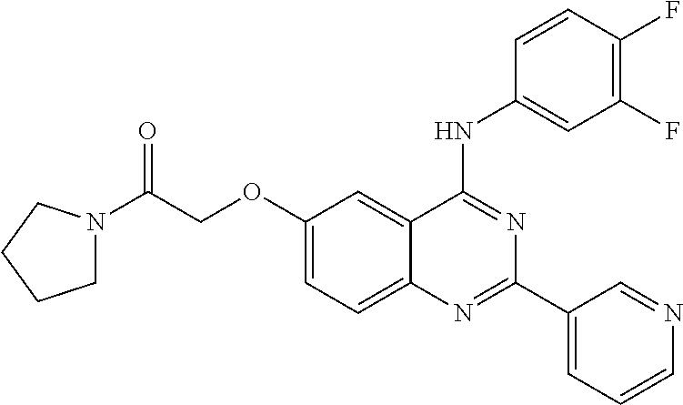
C1(OCC(=O)N2CCCC2)=CC=C2C(=C1)C(NC1=CC(F)=C(F)C=C1)=NC(C1=CC=CN=C1)=N2
